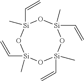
[Si]1(C=C)(C)O[Si](C)(C=C)O[Si](C)(C=C)O[Si](C=C)(C)O1
